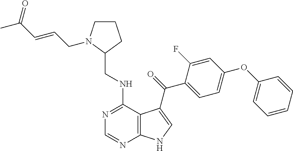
C1=CC=CC(OC2=CC=C(C(=O)C3=CNC4=C3C(NCC3CCCN3CC=CC(C)=O)=NC=N4)C(F)=C2)=C1
